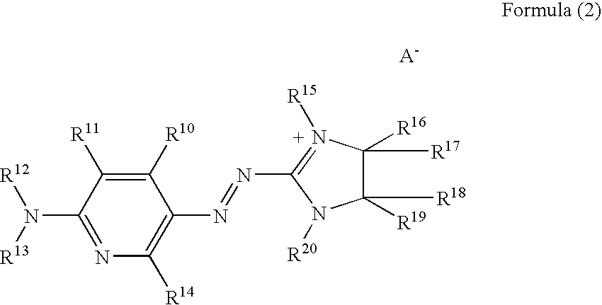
C1(N([R13])[R12])=NC([R14])=C(N=NC2=N([R15])C([R16])([R17])C([R19])([R18])N2[R20])C([R10])=C1[R11]
